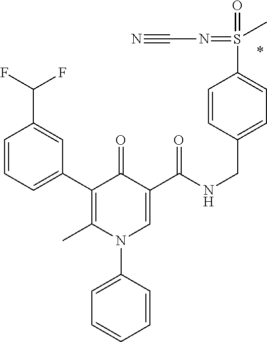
C1(C2=C(C)N(C3=CC=CC=C3)C=C(C(NCC3=CC=C(S(=O)(=NC#N)C)C=C3)=O)C2=O)=CC=CC(C(F)F)=C1
